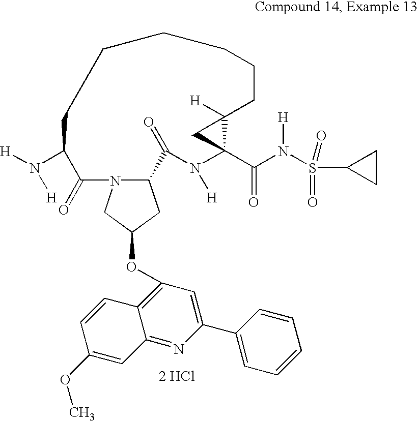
[2 HCl].C12CC(OC3=C4C(=NC(C5=CC=CC=C5)=C3)C=C(OC)C=C4)CN1C(=O)C(N([H])[H])CCCCCCC1([H])C(C(N(S(C3CC3)(=O)=O)[H])=O)(N([H])C2=O)C1
